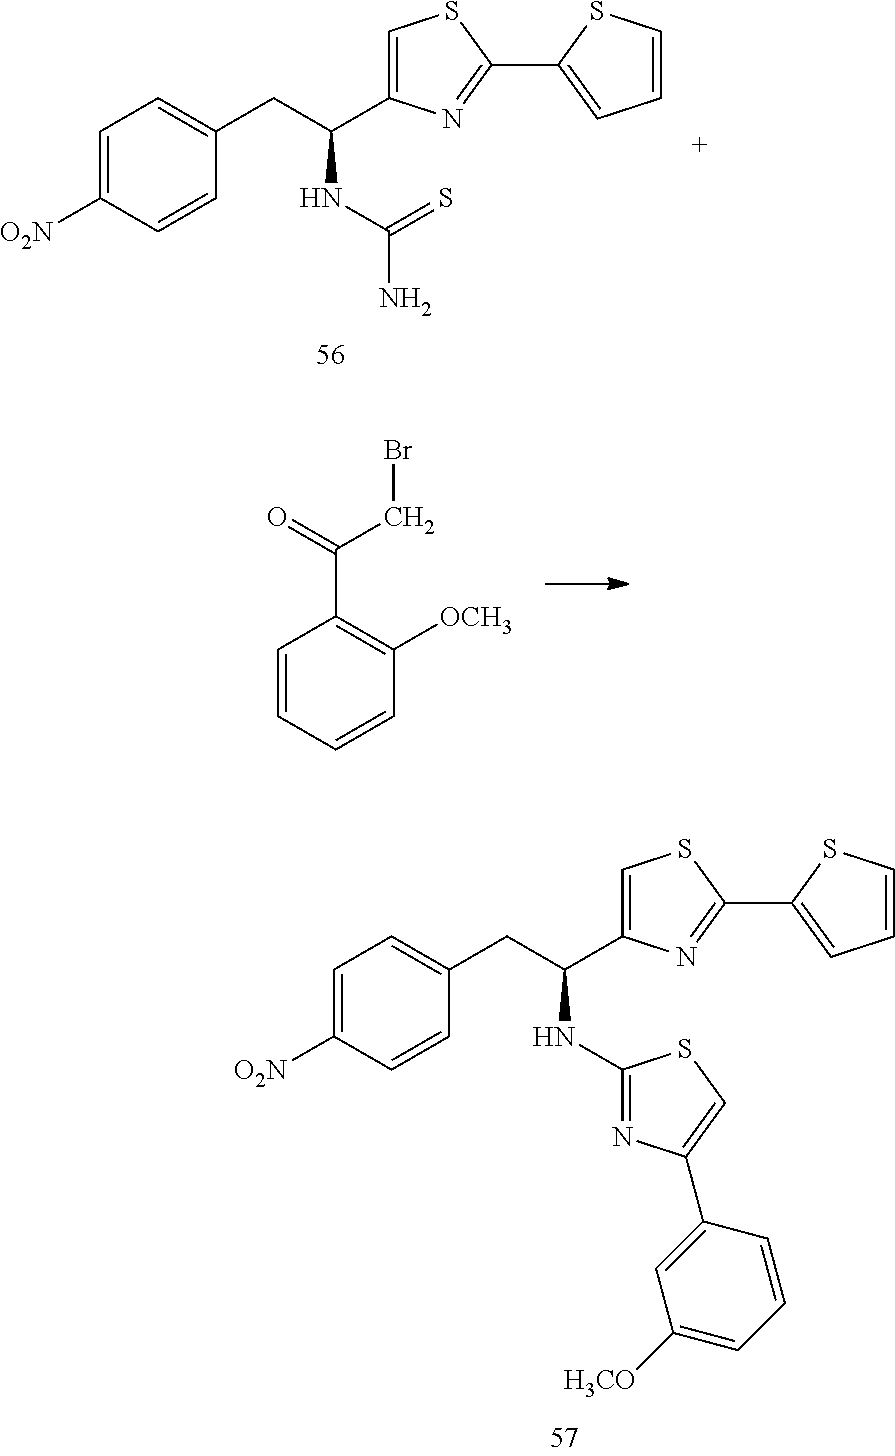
C1=C([O2N])C=CC(CC(NC(N)=S)C2=CSC(C3=CC=CS3)=N2)=C1.C1=CC=CC([OCH3])=C1C(=O)CBr.C1=C([O2N])C=CC(CC(NC2=NC(C3=CC([H3CO])=CC=C3)=CS2)C2=CSC(C3=CC=CS3)=N2)=C1
